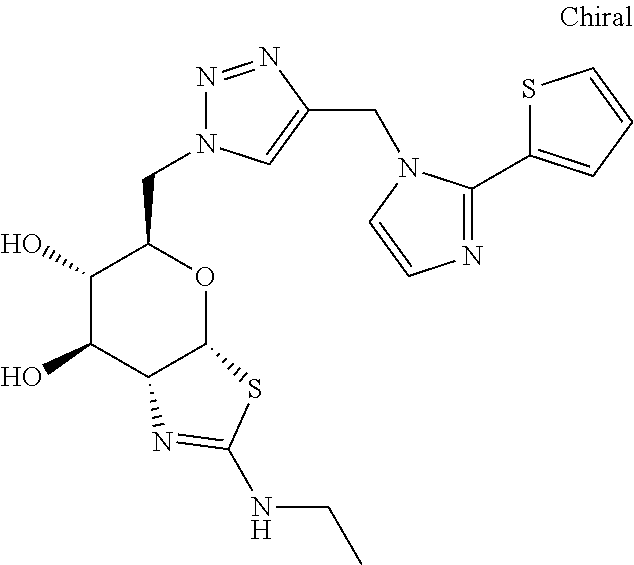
C1(O)C(O)C2C(OC1CN1N=NC(CN3C(C4=CC=CS4)=NC=C3)=C1)SC(NCC)=N2
